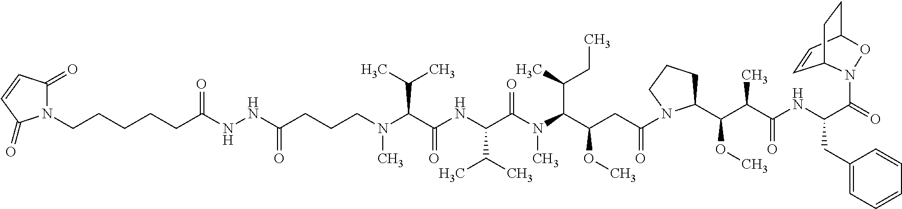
C1=CC2CCC1N(C(=O)C(NC(C(C(OC)C1CCCN1C(CC(C(N(C(C(NC(C(C(C)C)N(C)CCCC(NNC(CCCCCN1C(=O)C=CC1=O)=O)=O)=O)C(C)C)=O)C)C(C)CC)OC)=O)C)=O)CC1=CC=CC=C1)O2
